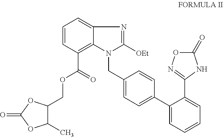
C1=CC(C(=O)OCC2C(C)OC(=O)O2)=C2C(=C1)N=C([OEt])N2CC1=CC=C(C2=CC=CC=C2C2=NOC(=O)N2)C=C1
